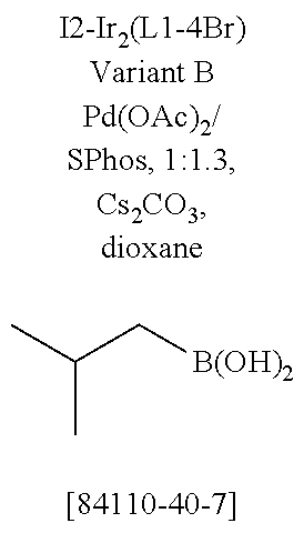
CC(C[B(OH)2])C
